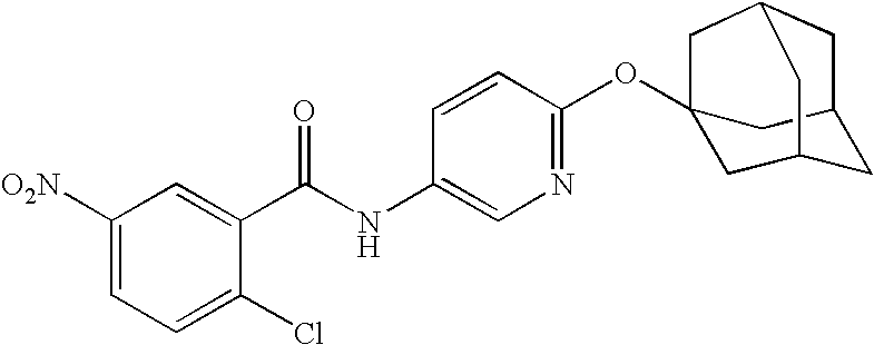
C1([O2N])=CC=C(Cl)C(C(NC2=CN=C(OC34CC5CC(C3)CC(C5)C4)C=C2)=O)=C1
